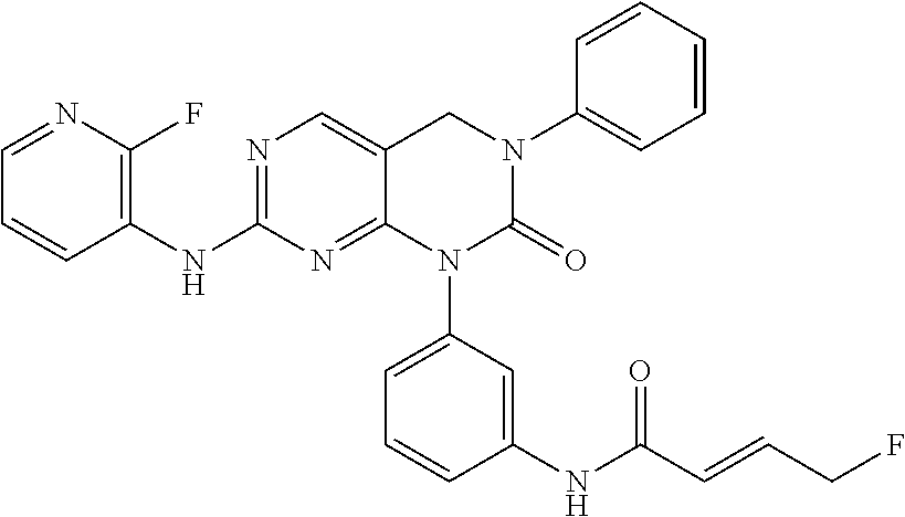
C1(NC2=NC=C3C(=N2)N(C2=CC=CC(NC(C=CCF)=O)=C2)C(=O)N(C2=CC=CC=C2)C3)=C(F)N=CC=C1
